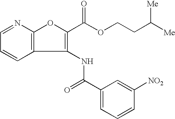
C12=C(N=CC=C1)OC(C(OCCC([Me])[Me])=O)=C2NC(=O)C1=CC=CC([NO2])=C1
